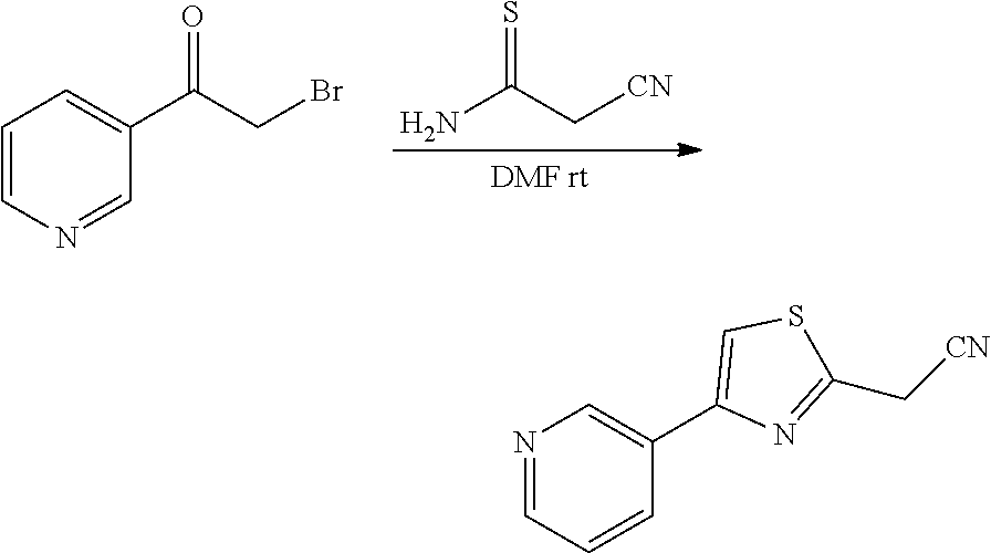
S=C(C[CN])N.C1=CN=CC(C(CBr)=O)=C1.N1=CC=CC(C2=CSC(C[CN])=N2)=C1
